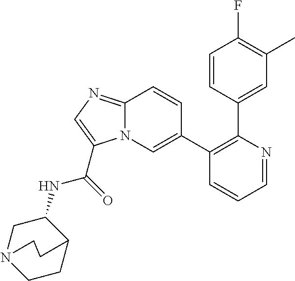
C1=CC(C2=C(C3=CN4C(=NC=C4C(=O)NC4CN5CCC4CC5)C=C3)C=CC=N2)=CC(C)=C1F
